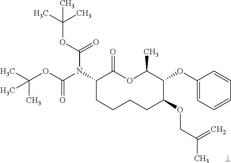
N(C1CCCCC(OCC(C)=C)C(OC2=CC=CC=C2)C(C)OC1=O)(C(OC(C)(C)C)=O)C(OC(C)(C)C)=O
